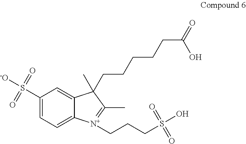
C1(S([-O])(=O)=O)=CC=C2C(=C1)C(C)(CCCCCC(=O)O)C(C)=[N+]2CCCS(=O)(=O)O
